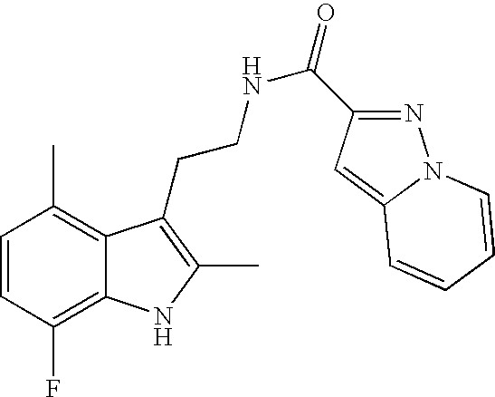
C1=CC(F)=C2C(=C1C)C(CCNC(=O)C1=NN3C(=C1)C=CC=C3)=C(C)N2
